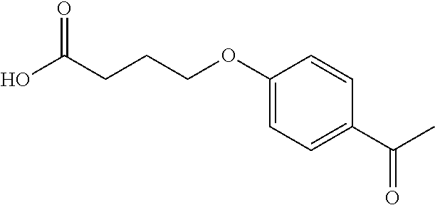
OC(CCCOC1=CC=C(C(=O)C)C=C1)=O
